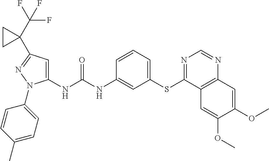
C1(NC(NC2=CC(SC3=NC=NC4=C3C=C(OC)C(OC)=C4)=CC=C2)=O)=CC(C2(C(F)(F)F)CC2)=NN1C1=CC=C(C)C=C1
